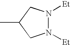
N1([Et])N([Et])CC(C)C1
